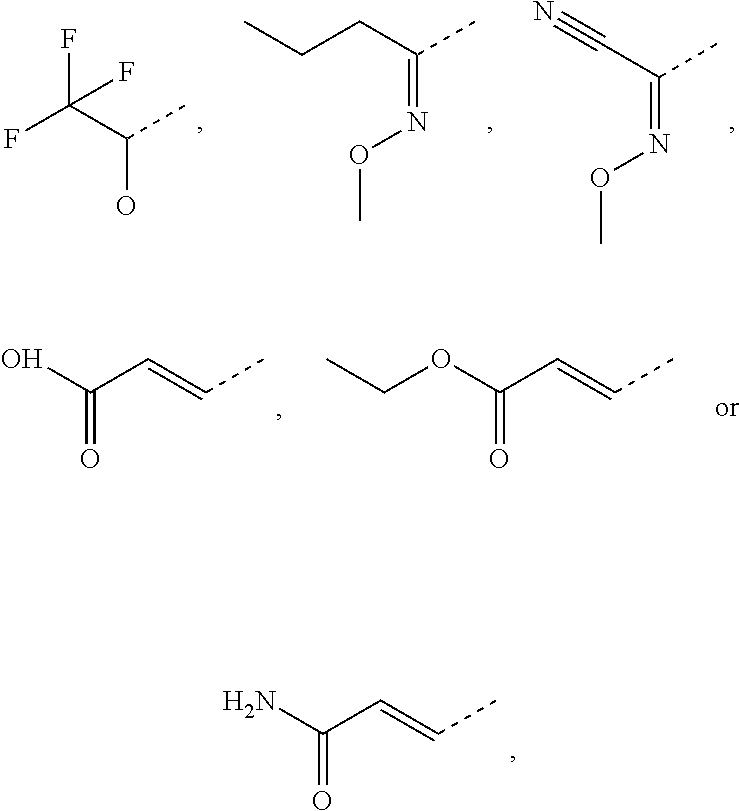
C(=CC)C(N)=O.C(C(C)=NOC)#N.C(C(C)=NOC)CC.FC(C(C)O)(F)F.C(=CC)C(O)=O.C(=CC)C(OCC)=O
